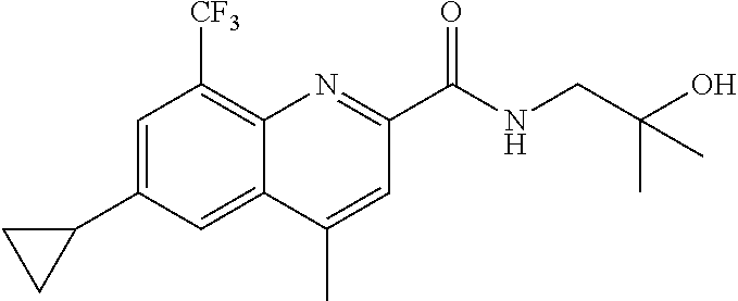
C1=C(C2CC2)C=C2C(=C1[CF3])N=C(C(NCC(C)(O)C)=O)C=C2C
